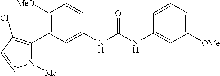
C1([OMe])=C(C2=C(Cl)C=NN2[Me])C=C(NC(=O)NC2=CC([OMe])=CC=C2)C=C1
